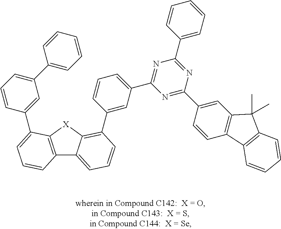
C1=C(C2=CC=CC=C2)C=C(C2=CC=CC3=C2[X]C2=C(C4=CC(C5=NC(C6=CC=CC=C6)=NC(C6=CC7=C(C=C6)C6=C(C7(C)C)C=CC=C6)=N5)=CC=C4)C=CC=C32)C=C1
